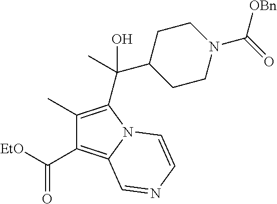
C1(C)=C(C(C2CCN(C(=O)[OBn])CC2)(O)C)N2C(=C1C([EtO])=O)C=NC=C2
